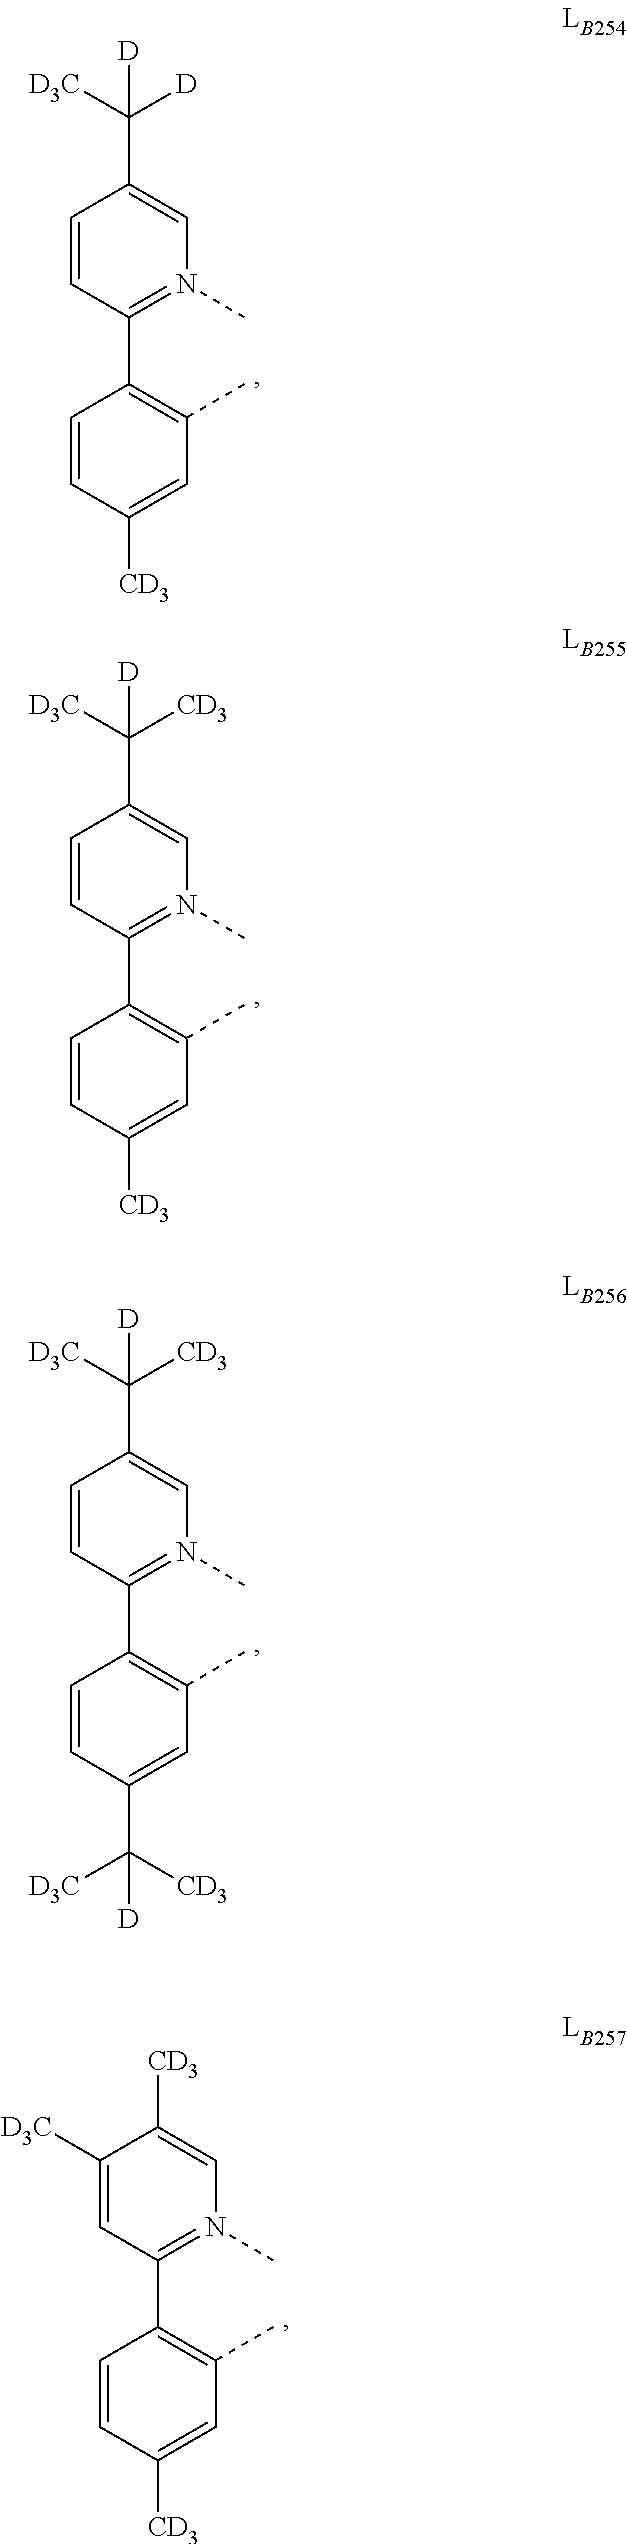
C1(C2=C(C)C=C([CD3])C=C2)=N(C)C=C(C([D])([D3C])[D])C=C1.C1(C2=C(C)C=C([CD3])C=C2)=N(C)C=C(C([D])([D3C])[CD3])C=C1.C1(C2=C(C)C=C(C([D])([D3C])[CD3])C=C2)=N(C)C=C(C([D])([D3C])[CD3])C=C1.C1(C2=C(C)C=C([CD3])C=C2)=N(C)C=C([CD3])C([D3C])=C1
